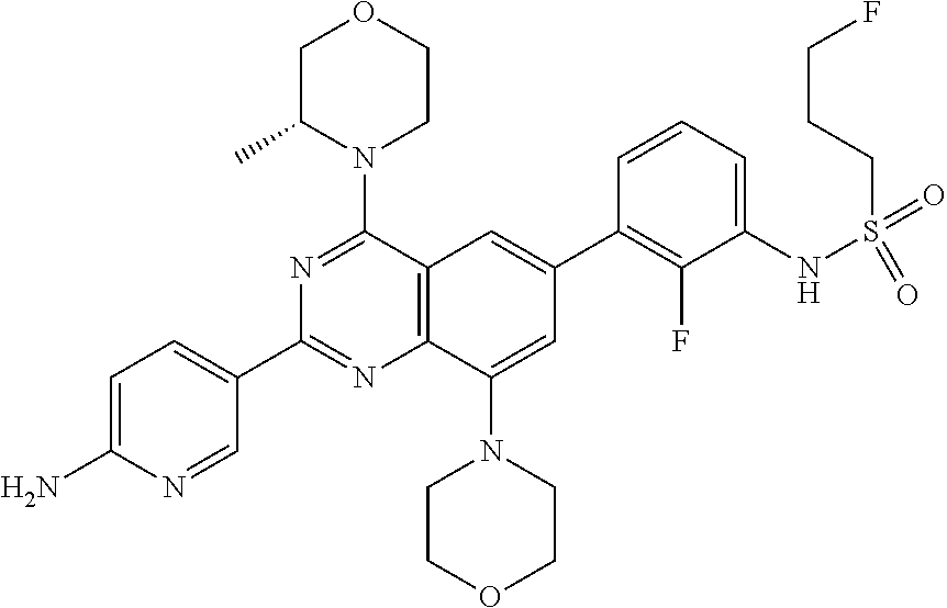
C1=C(N)N=CC(C2=NC3=C(C(N4CCOCC4C)=N2)C=C(C2=C(F)C(NS(=O)(=O)CCCF)=CC=C2)C=C3N2CCOCC2)=C1
